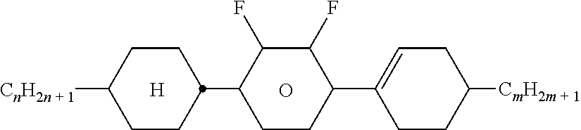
[H].O.C1CC(C2=CCC([CmH2m + 1])CC2)C(F)C(F)C1C1CCC([CnH2n + 1])CC1
